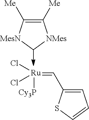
[Ru](=CC1=CC=CS1)(Cl)(Cl)[Cy3P].C1([Me])=C([Me])[MesN]C[NMes]1
